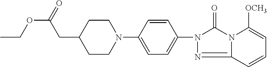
C1CN(C2=CC=C(N3C(=O)N4C(=N3)C=CC=C4[OCH3])C=C2)CCC1CC(=O)OCC
